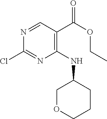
C1(Cl)=NC(NC2COCCC2)=C(C(OCC)=O)C=N1
